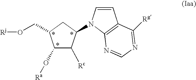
C1(O[Ra])C([Rc])C(N2C=CC3=C2N=CN=C3[Rg])CC1CO[Rj]
